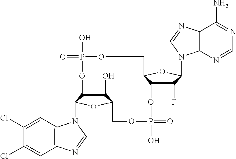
C1(O)C2C(N3C4=C(C=C(Cl)C(Cl)=C4)N=C3)OC1COP(O)(=O)OC1C(F)C(N3C4=C(C(N)=NC=N4)N=C3)OC1COP(O)(=O)O2
